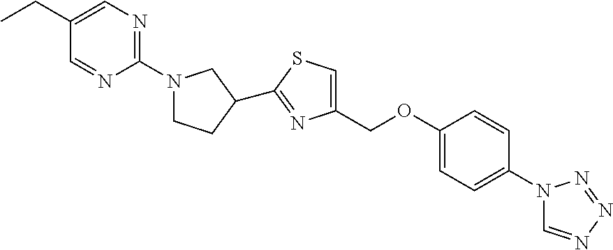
N1(C2=CC=C(OCC3=CSC(C4CCN(C5=NC=C(CC)C=N5)C4)=N3)C=C2)C=NN=N1
